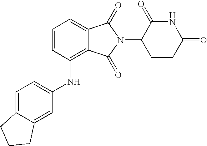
C1=C2C(=CC(NC3=C4C(=CC=C3)C(=O)N(C3CCC(=O)NC3=O)C4=O)=C1)CCC2
